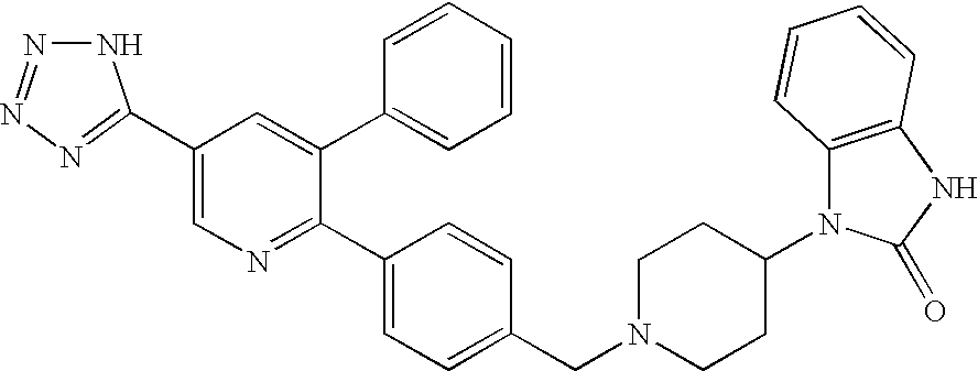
N1=C(C2=CC=C(CN3CCC(N4C5=C(NC4=O)C=CC=C5)CC3)C=C2)C(C2=CC=CC=C2)=CC(C2=NN=NN2)=C1
